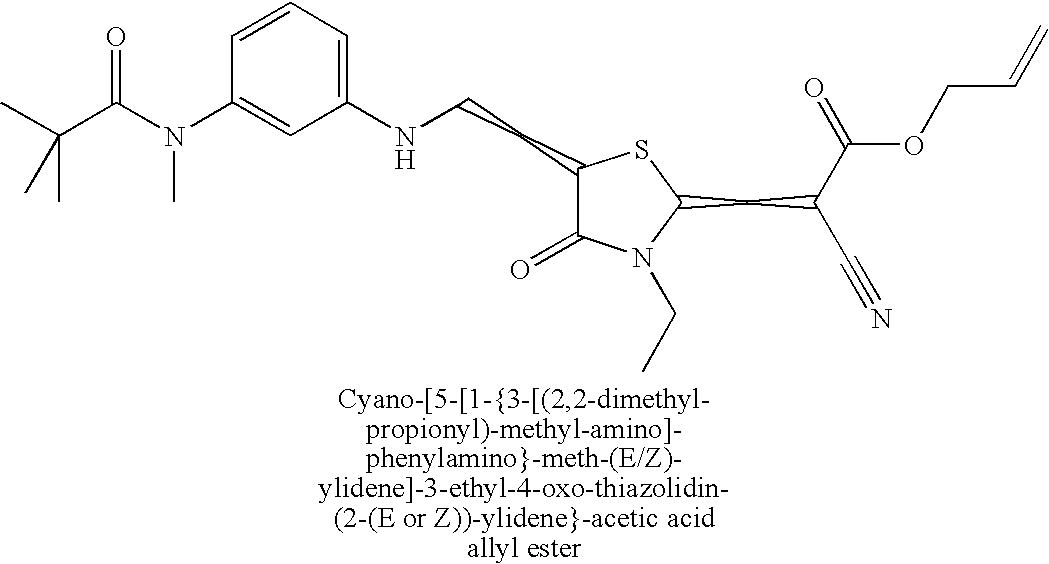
C1(CCNC2=CC=CC(N(C(C(C)(C)C)=O)C)=C2)C(=O)N(CC)C(CC(C(=O)OCC=C)C#N)S1
